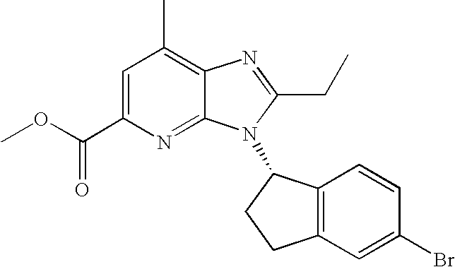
C1=C(C(OC)=O)N=C2C(=C1C)N=C(CC)N2C1C2=C(CC1)C=C(Br)C=C2
